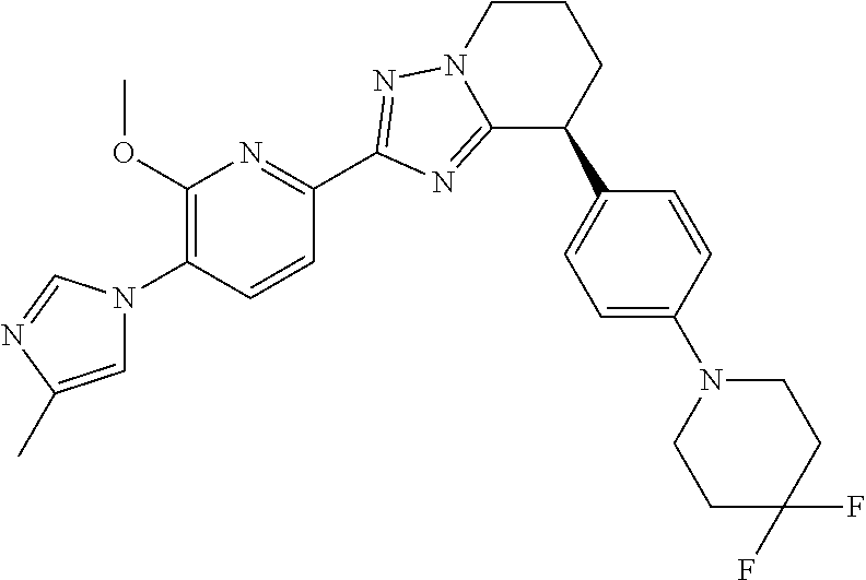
C12=NC(C3=NC(OC)=C(N4C=C(C)N=C4)C=C3)=NN1CCCC2C1=CC=C(N2CCC(F)(F)CC2)C=C1
